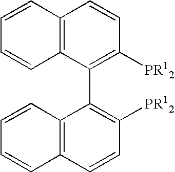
C1=CC2=C(C=C1)C(C1=C([PR12])C=CC3=C1C=CC=C3)=C([PR12])C=C2
